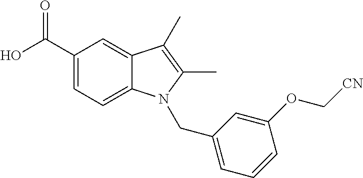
OC(C1=CC=C2C(=C1)C(C)=C(C)N2CC1=CC=CC(OC[CN])=C1)=O
